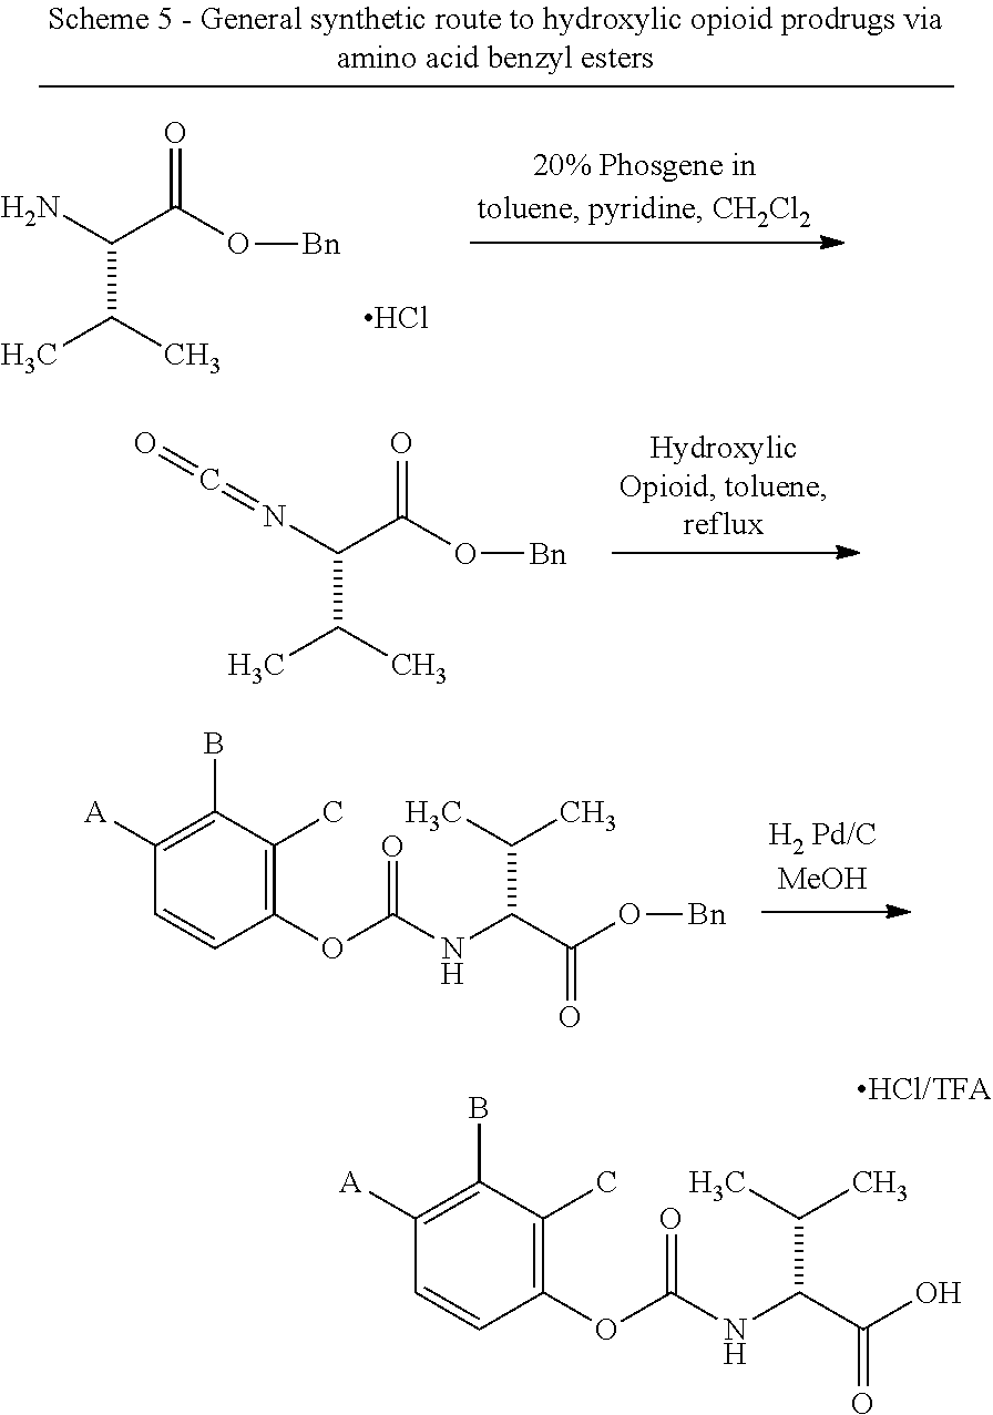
N(C(C(O[Bn])=O)C(C)C)=C=O.C1(OC(NC(C(O[Bn])=O)C(C)C)=O)=C(C)C(B)=C([A])C=C1.C1(OC(NC(C(O)=O)C(C)C)=O)=C(C)C(B)=C([A])C=C1.[HCl/TFA].NC(C(O[Bn])=O)C(C)C.Cl
